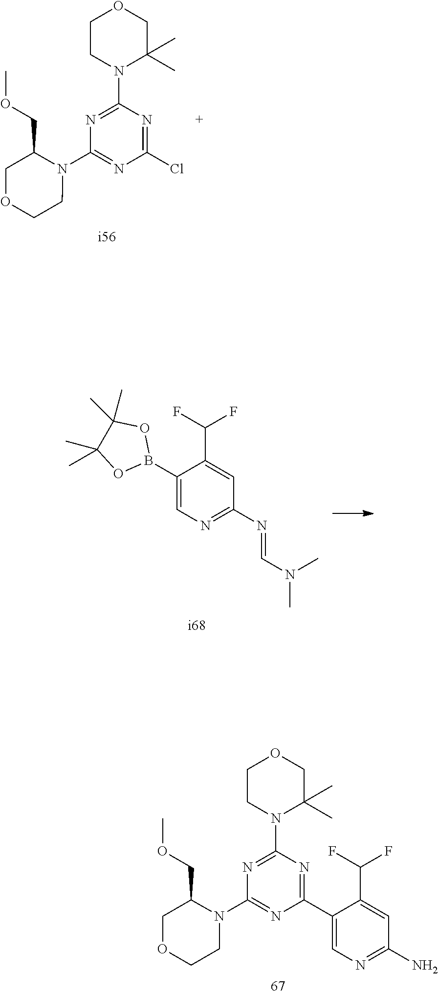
C1CN(C2=NC(N3C(COC)COCC3)=NC(Cl)=N2)C(C)(C)CO1.C1(B2OC(C)(C)C(C)(C)O2)=CN=C(N=CN(C)C)C=C1C(F)F.C1CN(C2=NC(N3C(COC)COCC3)=NC(C3=CN=C(N)C=C3C(F)F)=N2)C(C)(C)CO1
